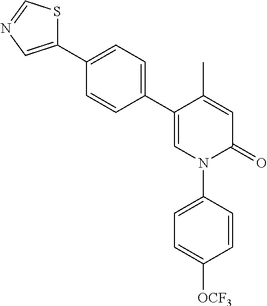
C1=C(C)C(C2=CC=C(C3=CN=CS3)C=C2)=CN(C2=CC=C([OCF3])C=C2)C1=O
